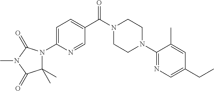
C1=C(N2C(C)(C)C(=O)N(C)C2=O)N=CC(C(N2CCN(C3=NC=C(CC)C=C3C)CC2)=O)=C1
